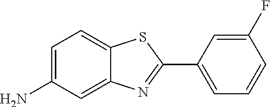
C1=C(N)C=C2C(=C1)SC(C1=CC=CC(F)=C1)=N2
